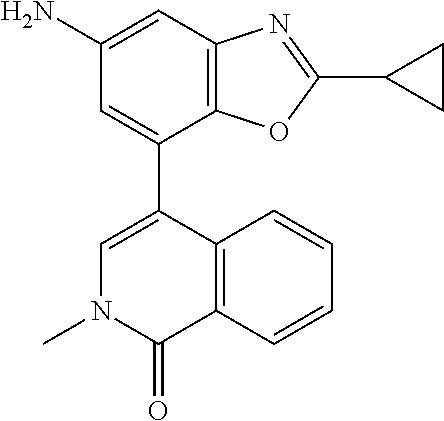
C1=C(C2=CN(C)C(=O)C3=C2C=CC=C3)C2=C(C=C1N)N=C(C1CC1)O2
